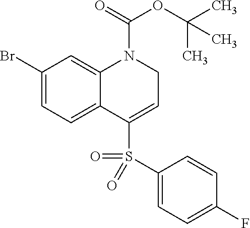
C1(Br)=CC=C2C(=C1)N(C(=O)OC(C)(C)C)CC=C2S(C1=CC=C(F)C=C1)(=O)=O
